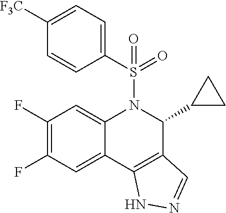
C1(S(=O)(=O)N2C3=CC(F)=C(F)C=C3C3=C(C2C2CC2)C=NN3)=CC=C([F3C])C=C1
